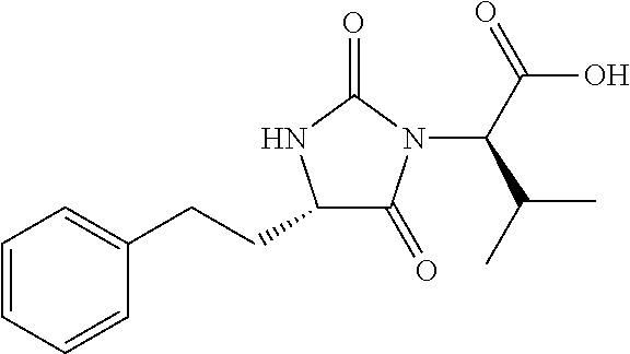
C1=CC=CC(CCC2C(=O)N(C(C(=O)O)C(C)C)C(=O)N2)=C1
